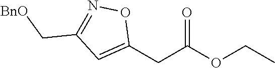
O1C(CC(=O)OCC)=CC(C[BnO])=N1
